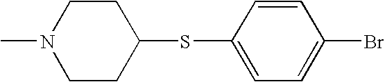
CN1CCC(SC2=CC=C(Br)C=C2)CC1
